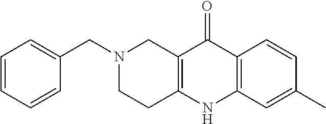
N1(CC2=CC=CC=C2)CCC2=C(C1)C(=O)C1=C(N2)C=C(C)C=C1
